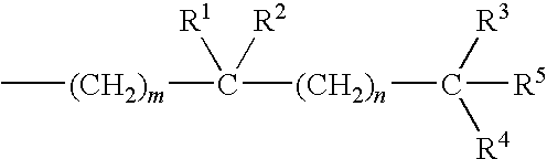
C[(CH2)m]C([R1])([R2])[(CH2)n]C([R4])([R3])[R5]
